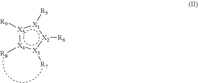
[X5]1([R9]):[X4]([R8]):[X3]([R7]):[X2]([R6]):[X1]:1[R5]
